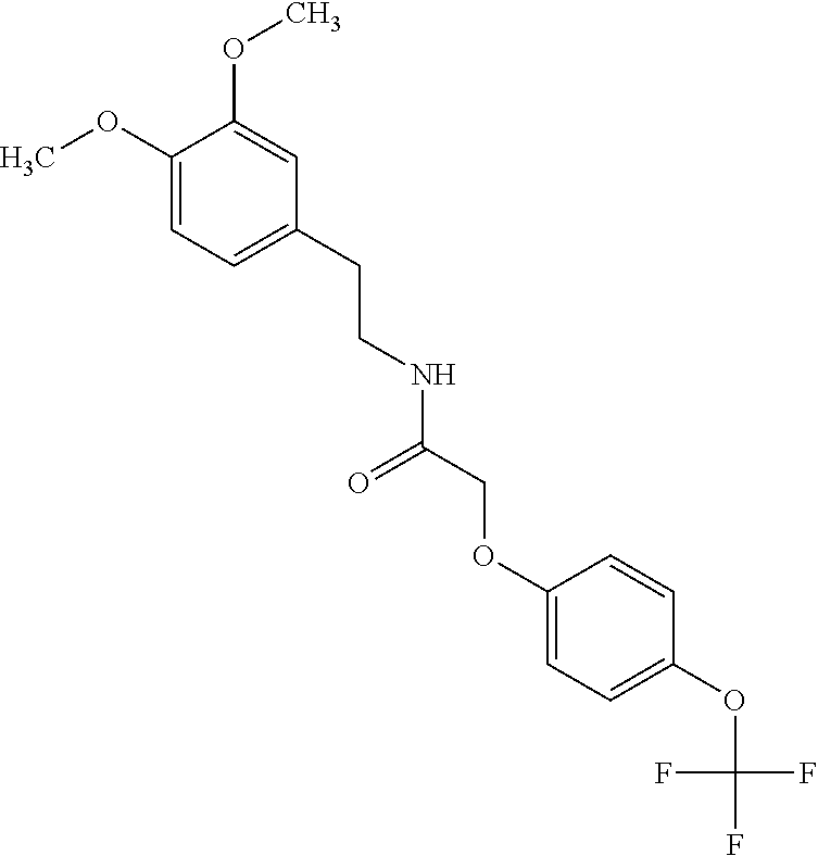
COC1=CC=C(CCNC(COC2=CC=C(OC(F)(F)F)C=C2)=O)C=C1OC
